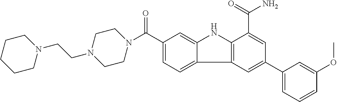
C1(C(=O)N2CCN(CCN3CCCCC3)CC2)=CC=C2C(=C1)NC1=C2C=C(C2=CC=CC(OC)=C2)C=C1C(=O)N
